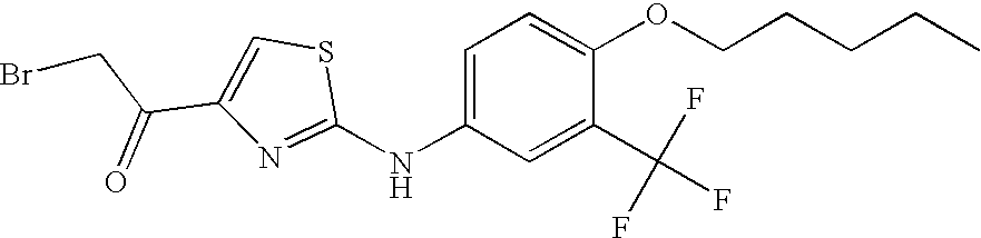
C(C1=CSC(NC2=CC=C(OCCCCC)C(C(F)(F)F)=C2)=N1)(CBr)=O
